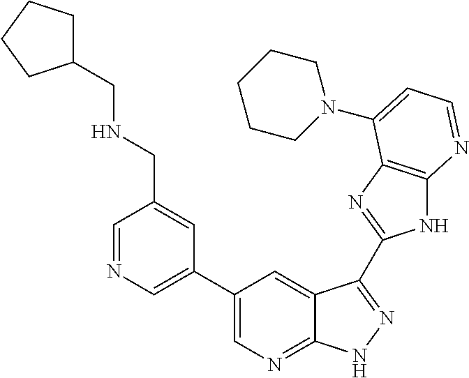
C1=NC=C(C2=CN=C3C(=C2)C(C2=NC4=C(N2)N=CC=C4N2CCCCC2)=NN3)C=C1CNCC1CCCC1
